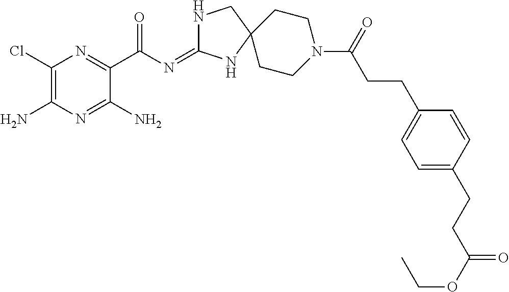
C1(Cl)=C(N)N=C(N)C(C(N=C2NCC3(N2)CCN(C(=O)CCC2=CC=C(CCC(OCC)=O)C=C2)CC3)=O)=N1
